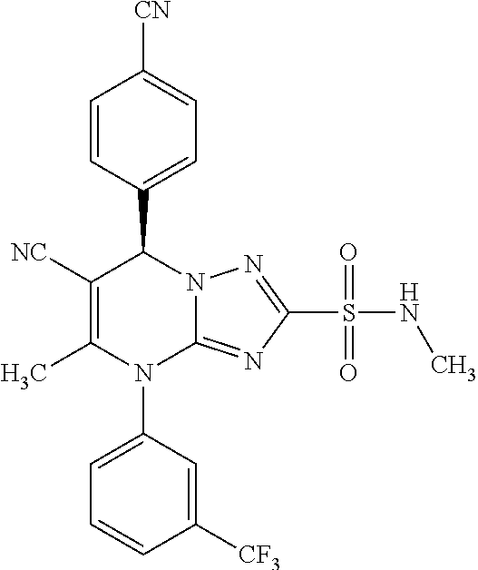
C1=CC(C2C([NC])=C(C)N(C3=CC=CC([CF3])=C3)C3=NC(S(NC)(=O)=O)=NN23)=CC=C1[CN]
